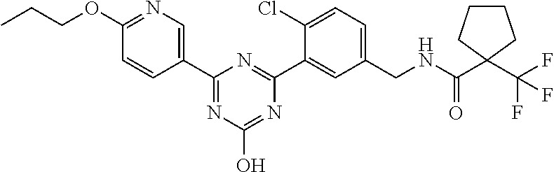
C1(CNC(C2(C(F)(F)F)CCCC2)=O)=CC=C(Cl)C(C2=NC(C3=CN=C(OCCC)C=C3)=NC(O)=N2)=C1
